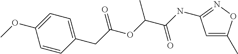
C1(OC)=CC=C(CC(OC(C(NC2=NOC(C)=C2)=O)C)=O)C=C1
